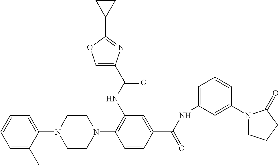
C1(N2CCN(C3=C(NC(=O)C4=COC(C5CC5)=N4)C=C(C(=O)NC4=CC=CC(N5CCCC5=O)=C4)C=C3)CC2)=CC=CC=C1C
